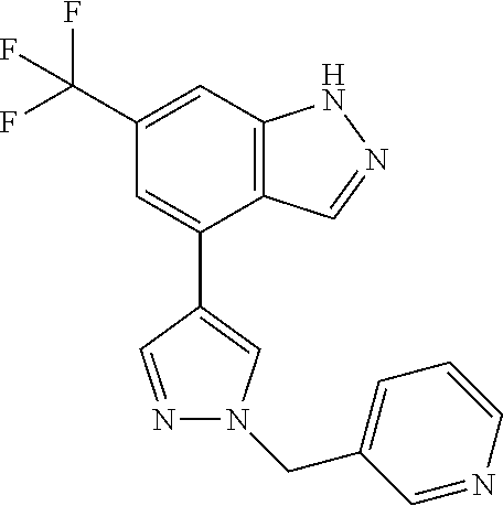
C12=C(C=C(C(F)(F)F)C=C1C1=CN(CC3=CC=CN=C3)N=C1)NN=C2
